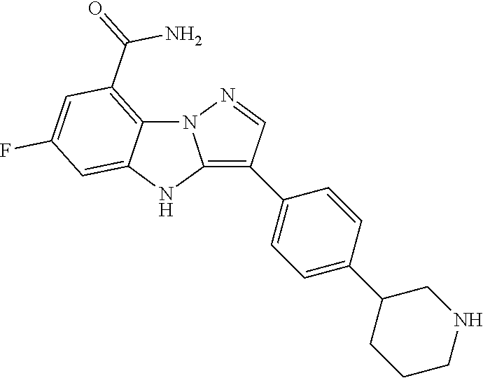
C12=C(C(=O)N)C=C(F)C=C1NC1=C(C3=CC=C(C4CCCNC4)C=C3)C=NN21
